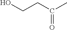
C(CC(C)=O)O
